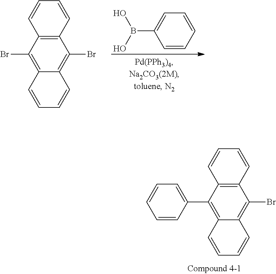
C1=CC=CC=C1B(O)O.C12=C(C=CC=C1)C(Br)=C1C(=C2Br)C=CC=C1.C12=C(C=CC=C1)C(Br)=C1C(=C2C2=CC=CC=C2)C=CC=C1
